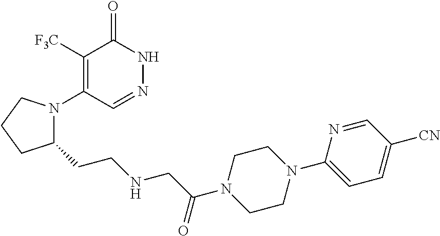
C1([F3C])=C(N2C(CCNCC(N3CCN(C4=CC=C([CN])C=N4)CC3)=O)CCC2)C=NNC1=O
